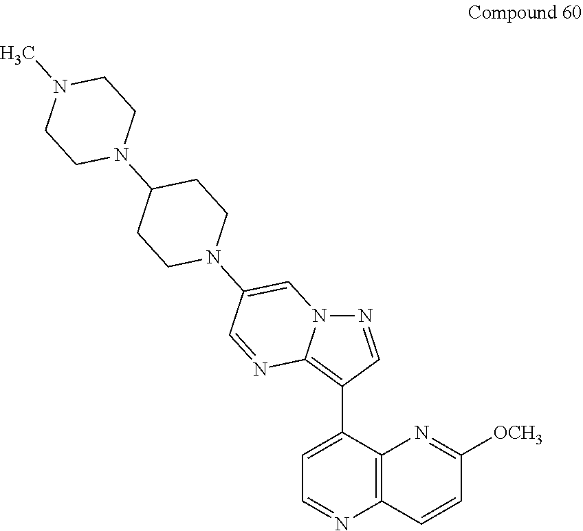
N12N=CC(C3=CC=NC4=C3N=C([OCH3])C=C4)=C1N=CC(N1CCC(N3CCN(C)CC3)CC1)=C2
